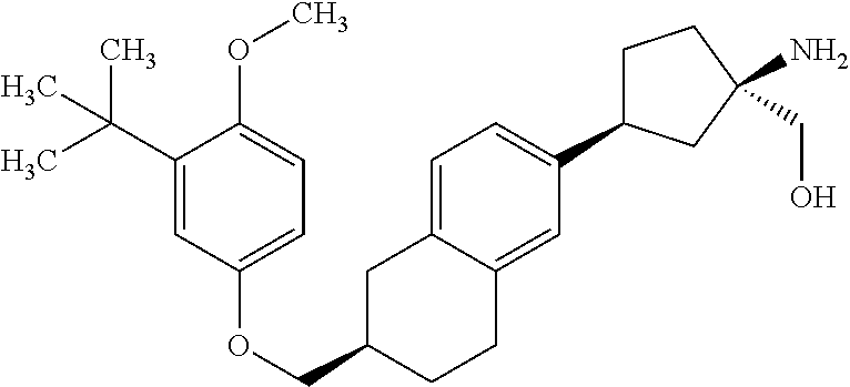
O(CC1CC2=CC=C(C3CCC(N)(CO)C3)C=C2CC1)C1=CC=C(OC)C(C(C)(C)C)=C1
